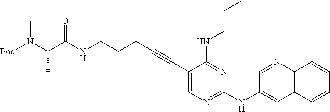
C(NCCCC#CC1=CN=C(NC2=CC3=C(N=C2)C=CC=C3)N=C1NCCC)(=O)C(N([Boc])C)C
